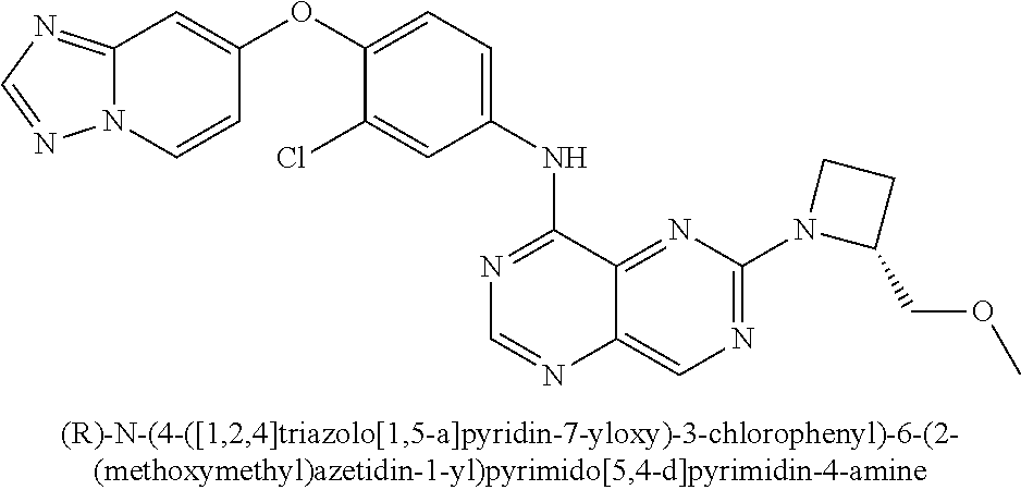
C1(OC2=CC=C(NC3=NC=NC4=CN=C(N5C(COC)CC5)N=C34)C=C2Cl)=CC2=NC=NN2C=C1
